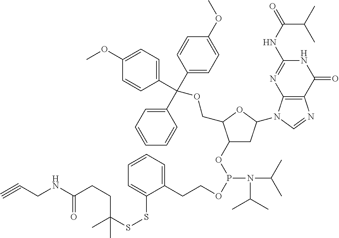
C1(OP(OCCC2=CC=CC=C2SSC(CCC(=O)NCC#C)(C)C)N(C(C)C)C(C)C)CC(N2C3=C(N=C2)C(=O)NC(NC(C(C)C)=O)=N3)OC1COC(C1=CC=CC=C1)(C1=CC=C(OC)C=C1)C1=CC=C(OC)C=C1
